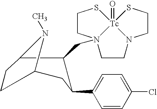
C12C(CN34CCS[Tc]35(=O)SCCN5CC4)C(C3=CC=C(Cl)C=C3)CC(N1C)CC2
